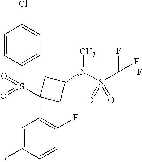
C1=CC(S(=O)(=O)C2(C3=C(F)C=CC(F)=C3)CC(N(S(=O)(=O)C(F)(F)F)C)C2)=CC=C1Cl
